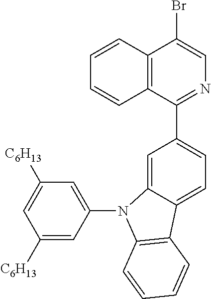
BrC1=CN=C(C2=CC=C3C(=C2)N(C2=CC([C6H13])=CC([C6H13])=C2)C2=C3C=CC=C2)C2=C1C=CC=C2
